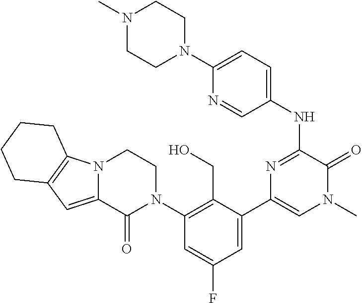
N1(C)CCN(C2=CC=C(NC3=NC(C4=CC(F)=CC(N5CCN6C(=CC7=C6CCCC7)C5=O)=C4CO)=CN(C)C3=O)C=N2)CC1
